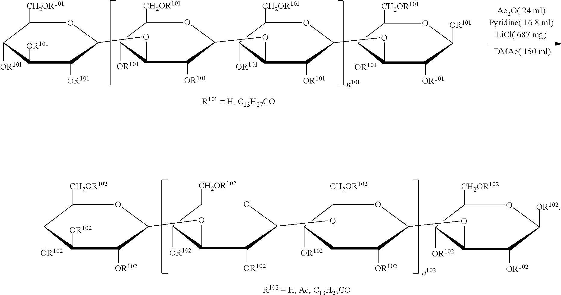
C1([CH2OR102])C([OR102])C([OR102])C([OR102])C(OC2C([OR102])C([CH2OR102])OC(OC3C([OR102])C([CH2OR102])OC(OC4C([OR102])C([CH2OR102])OC([OR102])C4[OR102])C3[OR102])C2[OR102])O1.C1([CH2OR101])C([OR101])C([OR101])C([OR101])C(OC2C([OR101])C([CH2OR101])OC(OC3C([OR101])C([CH2OR101])OC(OC4C([OR101])C([CH2OR101])OC([OR101])C4[OR101])C3[OR101])C2[OR101])O1
